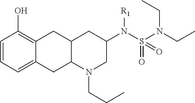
C1=CC=C2C(=C1O)CC1C(C2)N(CCC)CC(N(S(N(CC)CC)(=O)=O)[R1])C1
